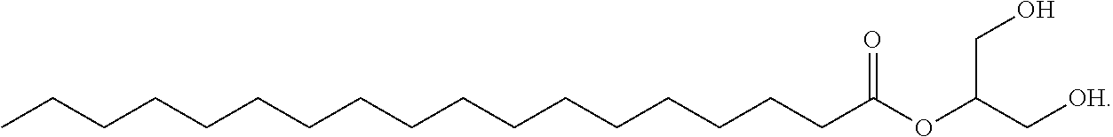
C(CCCCCCCCCCCCCC(OC(C[OH])CO)=O)CCC
